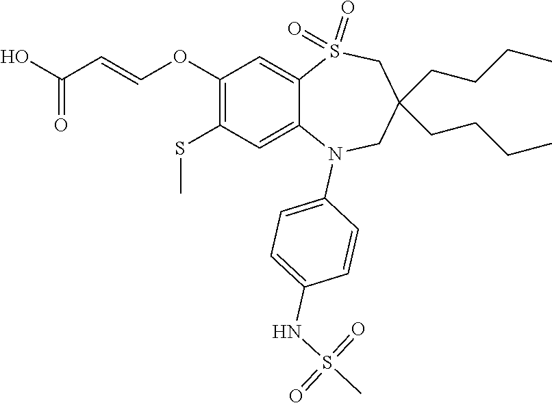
C1(NS(C)(=O)=O)=CC=C(N2C3=CC(SC)=C(OC=CC(=O)O)C=C3S(=O)(=O)CC(CCCC)(CCCC)C2)C=C1
